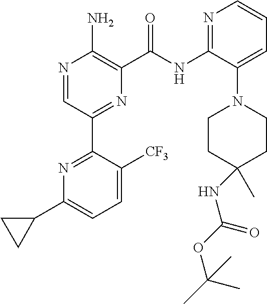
N1=CC(C2=NC(C3CC3)=CC=C2[CF3])=NC(C(NC2=NC=CC=C2N2CCC(NC(OC(C)(C)C)=O)(C)CC2)=O)=C1N
